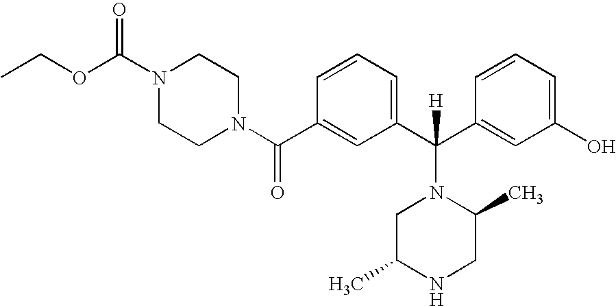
CCOC(N1CCN(C(C2=CC(C(C3=CC(O)=CC=C3)([H])N3CC(C)NCC3C)=CC=C2)=O)CC1)=O
